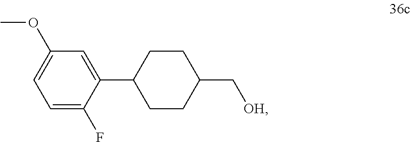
C1=C(F)C(C2CCC(C[OH])CC2)=CC(OC)=C1
